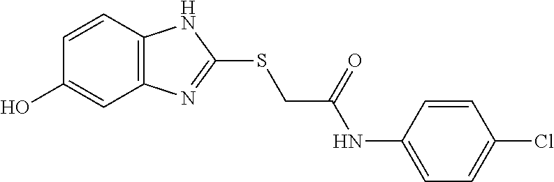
C12=C(C=CC(O)=C1)NC(SCC(NC1=CC=C(Cl)C=C1)=O)=N2
